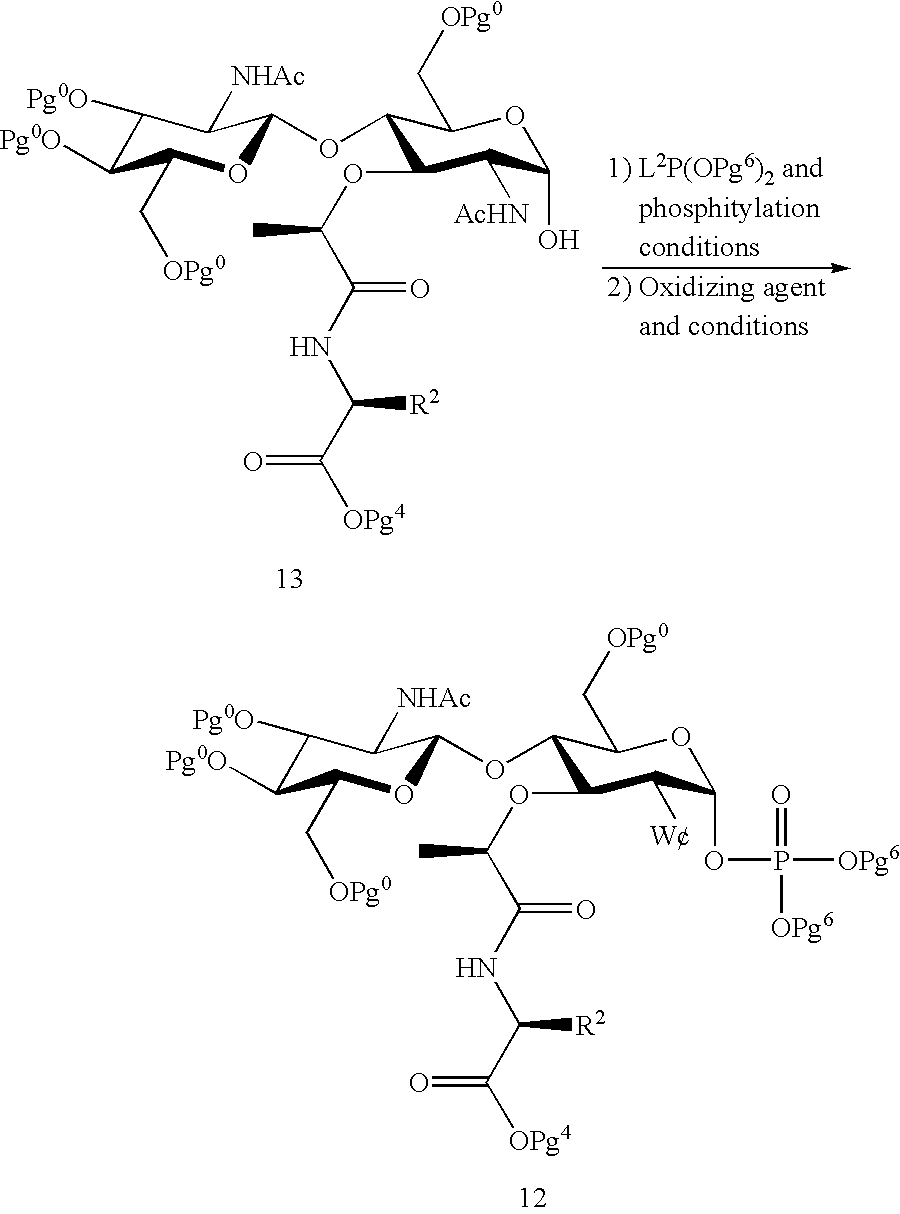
C1([Pg0O])C([Pg0O])C(C[OPg0])OC(OC2C(OC(C(NC(C([OPg4])=O)[R2])=O)C)C([AcHN])C(O)OC2C[OPg0])C1[NHAc].C1([Pg0O])C([Pg0O])C(C[OPg0])OC(OC2C(OC(C(NC(C([OPg4])=O)[R2])=O)C)C([W])C(OP([OPg6])([OPg6])=O)OC2C[OPg0])C1[NHAc]
